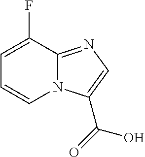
C1=CN2C(=NC=C2C(=O)O)C(F)=C1
